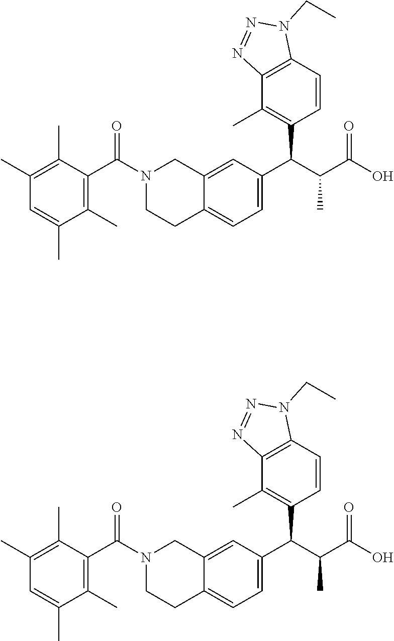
N1=NC2=C(N1CC)C=CC(C(C(C(=O)O)C)C1=CC=C3C(=C1)CN(C(C1=C(C)C(C)=CC(C)=C1C)=O)CC3)=C2C.N1=NC2=C(N1CC)C=CC(C(C(C(=O)O)C)C1=CC=C3C(=C1)CN(C(C1=C(C)C(C)=CC(C)=C1C)=O)CC3)=C2C
